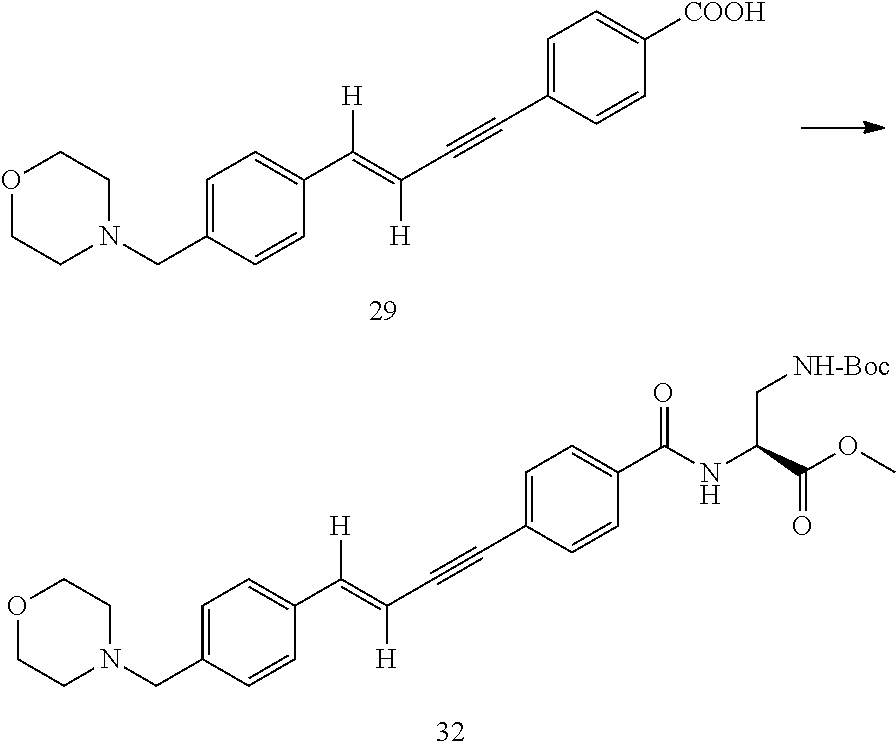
O1CCN(CC2=CC=C(C(=C(C#CC3=CC=C([COOH])C=C3)[H])[H])C=C2)CC1.O1CCN(CC2=CC=C(C(=C(C#CC3=CC=C(C(NC(C(OC)=O)C[NH-Boc])=O)C=C3)[H])[H])C=C2)CC1
